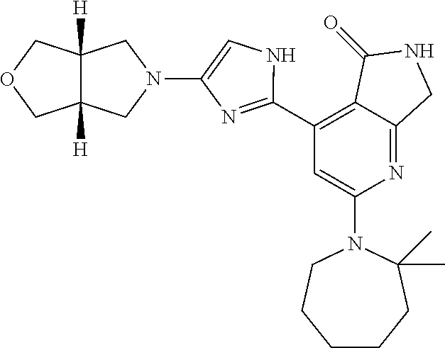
C1(C2=NC(N3CC4([H])C([H])(C3)COC4)=CN2)=C2C(=NC(N3CCCCCC3(C)C)=C1)CNC2=O
